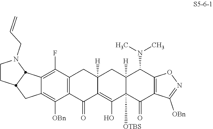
C12=C([OBn])C3=C(C(F)=C1C1N(CC=C)CCC1C2)CC1([H])C(=C(O)C2([OTBS])C([H])(C1)C(N(C)C)C1=C(C2=O)C([OBn])=NO1)C3=O
